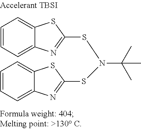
C1=CC=C2C(=C1)SC(SN(SC1=NC3=CC=CC=C3S1)C(C)(C)C)=N2
